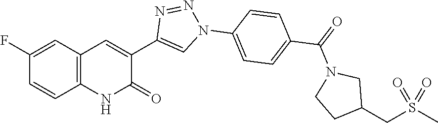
C12=C(C=C(F)C=C1)C=C(C1=CN(C3=CC=C(C(N4CCC(CS(C)(=O)=O)C4)=O)C=C3)N=N1)C(=O)N2
